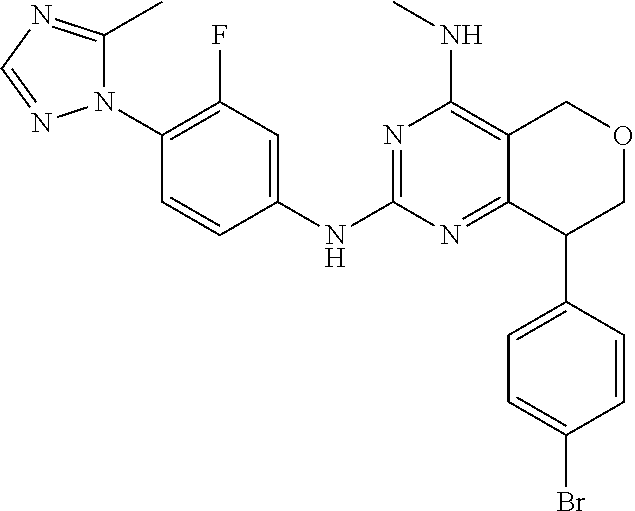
C1(N2C(C)=NC=N2)=C(F)C=C(NC2=NC(NC)=C3C(=N2)C(C2=CC=C(Br)C=C2)COC3)C=C1
